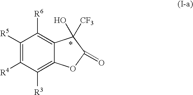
C1([R5])=C([R4])C([R3])=C2C(=C1[R6])C([CF3])(O)C(=O)O2
